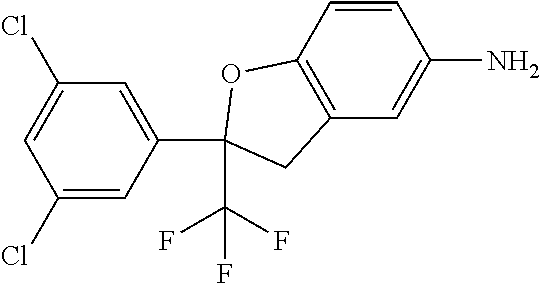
C1=CC2=C(C=C1N)CC(C(F)(F)F)(C1=CC(Cl)=CC(Cl)=C1)O2
